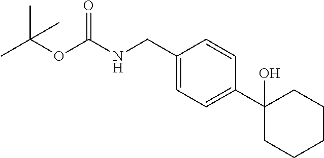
C1(CNC(OC(C)(C)C)=O)=CC=C(C2(O)CCCCC2)C=C1
